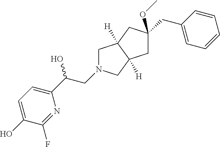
C1C(CC2=CC=CC=C2)(OC)CC2([H])C1([H])CN(CC(O)C1=CC=C(O)C(F)=N1)C2
